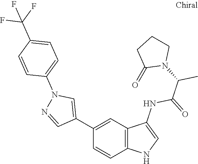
C1(C2=CN(C3=CC=C(C(F)(F)F)C=C3)N=C2)=CC2=C(C=C1)NC=C2NC(=O)C(C)N1CCCC1=O
